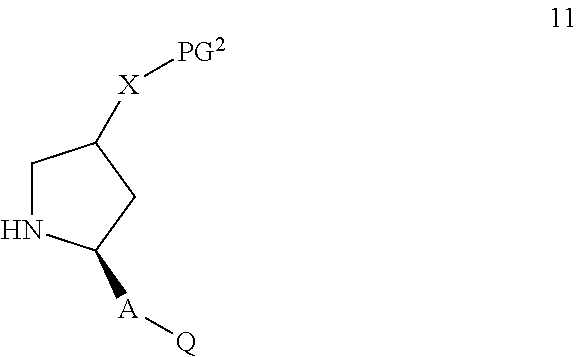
C1NC([A][Q])CC1[X][PG2]
